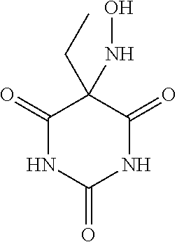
C1(=O)C(CC)(NO)C(=O)NC(=O)N1
